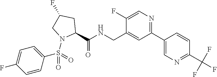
C1(C2=CN=C(C(F)(F)F)C=C2)=NC=C(F)C(CNC(C2CC(F)CN2S(=O)(=O)C2=CC=C(F)C=C2)=O)=C1
